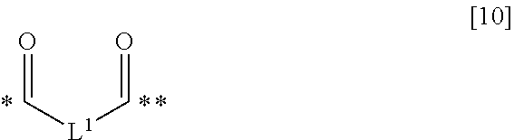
O=C[L1]C=O
